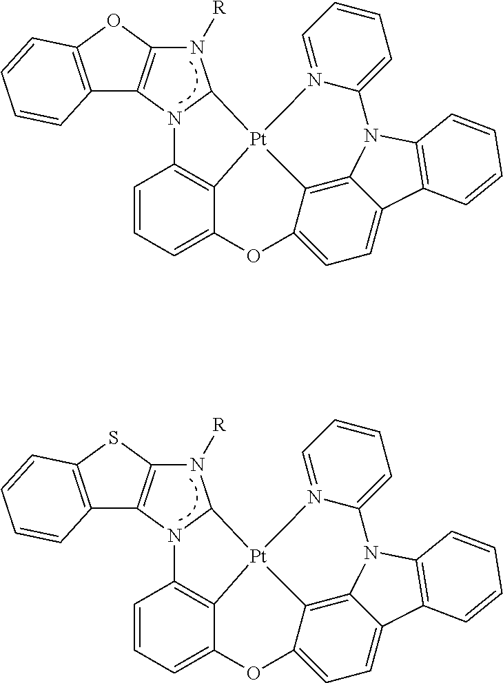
C1=CC=C2C3=C1N1C(N([R])C4=C1C1=C(O4)C=CC=C1)[Pt]31C3=C4C(=CC=C3O2)C2=C(N4C3=CC=CC=N13)C=CC=C2.C1=CC=C2C3=C1N1C(N([R])C4=C1C1=C(S4)C=CC=C1)[Pt]31C3=C4C(=CC=C3O2)C2=C(N4C3=CC=CC=N13)C=CC=C2
